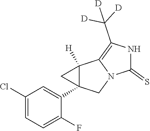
C1(Cl)=CC=C(F)C(C23C([H])(C4=C(C([D])([D])[D])NC(=S)N4C2)C3)=C1
